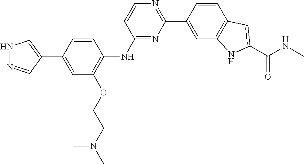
C1=CC(C2=NC=CC(NC3=C(OCCN(C)C)C=C(C4=CNN=C4)C=C3)=N2)=CC2=C1C=C(C(NC)=O)N2
